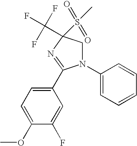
C1N(C2=CC=CC=C2)C(C2=CC=C(OC)C(F)=C2)=NC1(C(F)(F)F)S(=O)(=O)C
